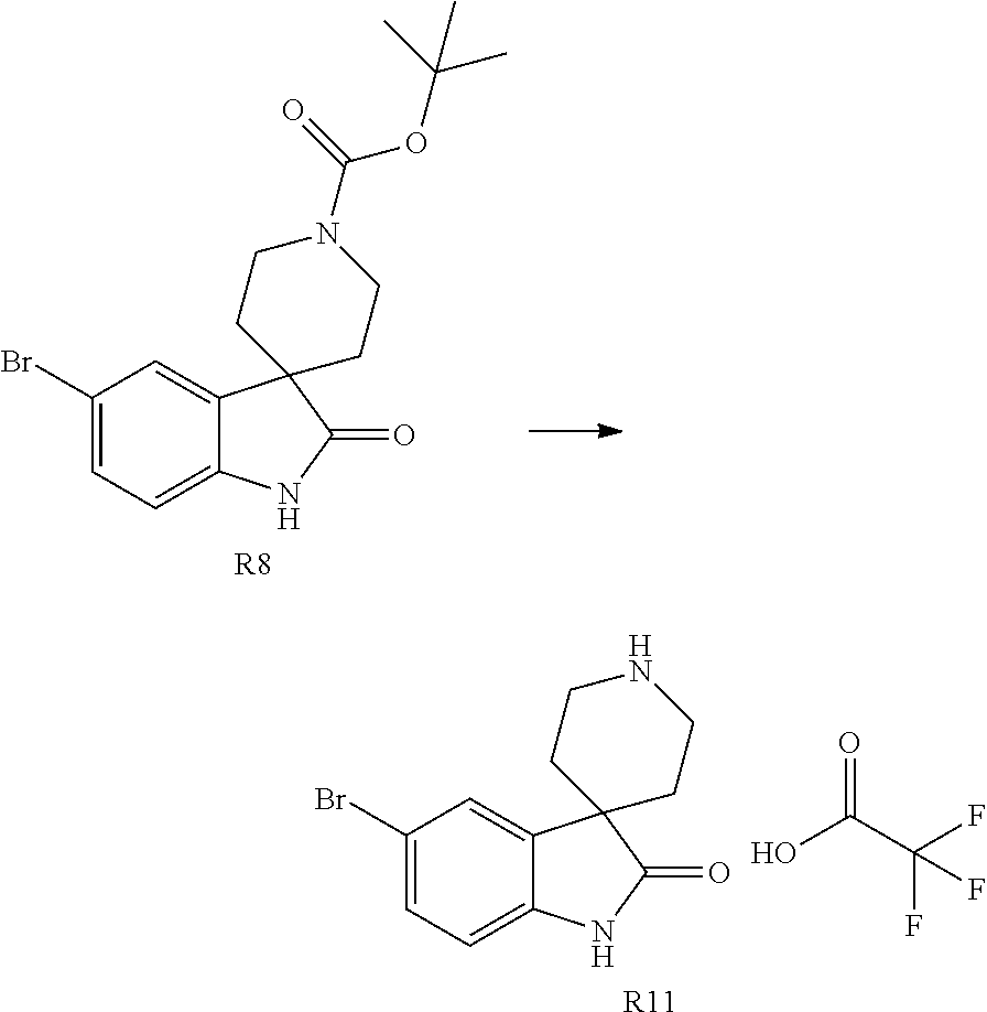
C1(Br)=CC=C2C(=C1)C1(CCN(C(=O)OC(C)(C)C)CC1)C(=O)N2.[R8].C1(Br)=CC=C2C(=C1)C1(C(=O)N2)CCNCC1.O=C(C(F)(F)F)O.[R11]
